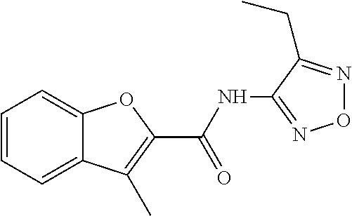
C1=CC=C2C(=C1)OC(C(NC1=NON=C1CC)=O)=C2C
